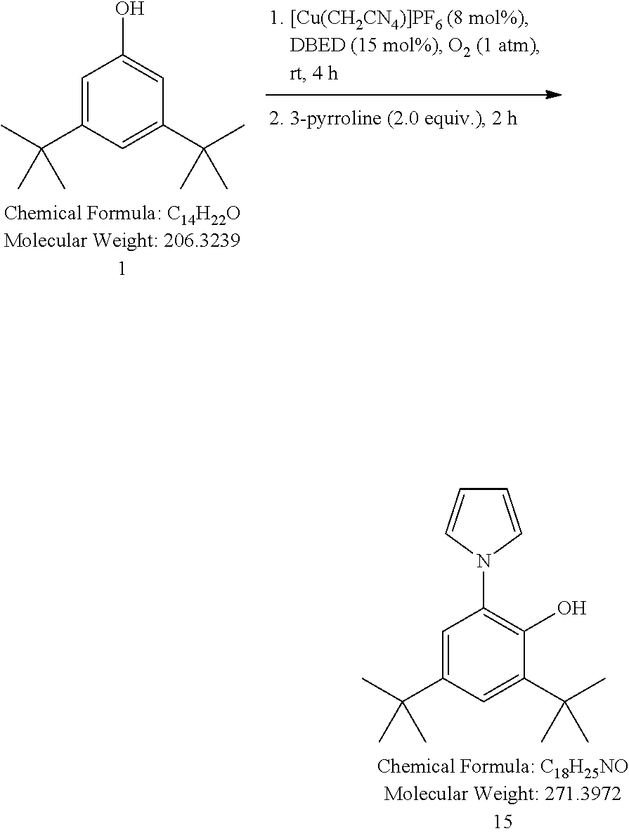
C1=C(C(C)(C)C)C=C(C(C)(C)C)C=C1O.C1=C(C(C)(C)C)C=C(C(C)(C)C)C(O)=C1N1C=CC=C1
